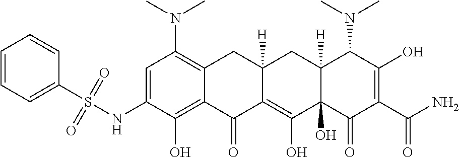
C1=C(NS(=O)(C2=CC=CC=C2)=O)C(O)=C2C(=C1N(C)C)CC1([H])C(=C(O)C3(O)C([H])(C1)C(N(C)C)C(O)=C(C(N)=O)C3=O)C2=O
